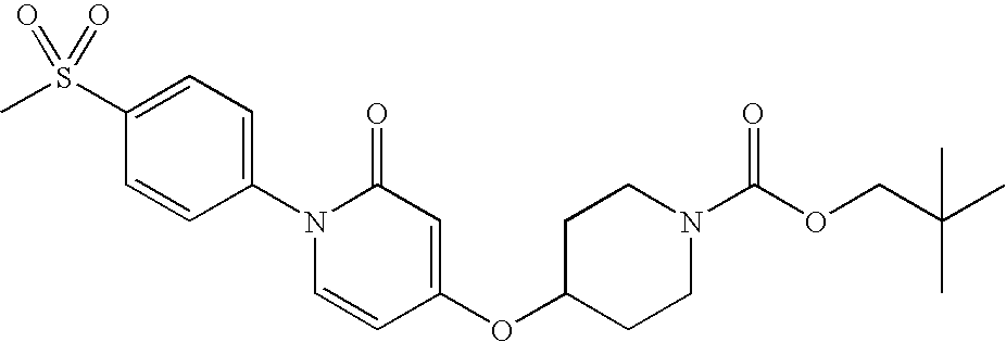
CS(C1=CC=C(N2C=CC(OC3CCN(C(OCC(C)(C)C)=O)CC3)=CC2=O)C=C1)(=O)=O
